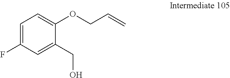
C1=C(F)C=C(CO)C(OCC=C)=C1
